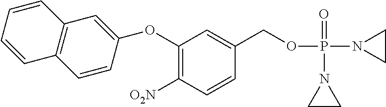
C1(OC2=CC3=C(C=CC=C3)C=C2)=C([O2N])C=CC(COP(N2CC2)(=O)N2CC2)=C1
